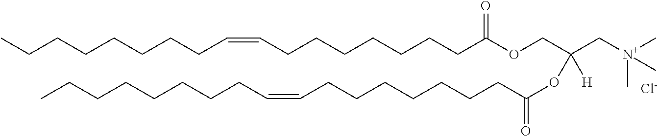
CCCCCCCCC=CCCCCCCCC(OCC(C[N+](C)(C)C)([H])OC(CCCCCCCC=CCCCCCCCC)=O)=O.[Cl-]
